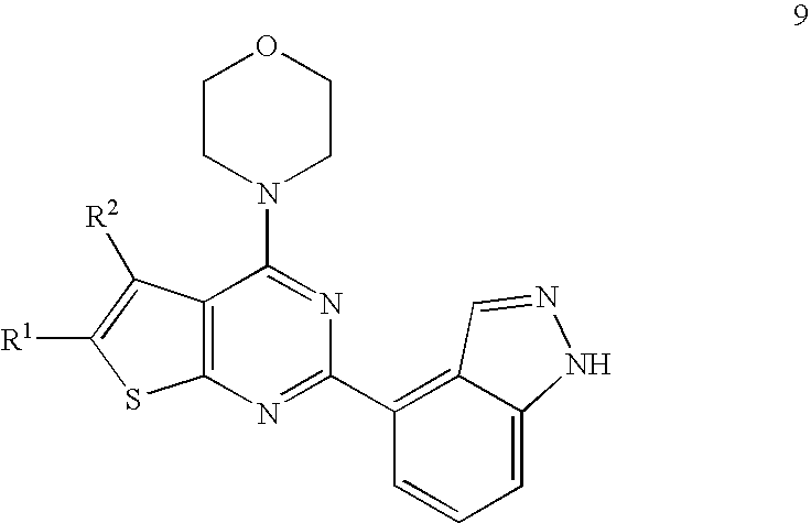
C12=C(N=C(C3=C4C(=CC=C3)NN=C4)N=C1N1CCOCC1)SC([R1])=C2[R2]
